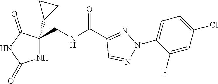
C1(C(NCC2(C3CC3)NC(=O)NC2=O)=O)=NN(C2=CC=C(Cl)C=C2F)N=C1
